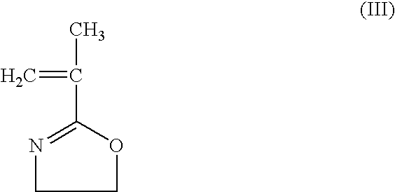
C=C(C)C1=NCCO1
